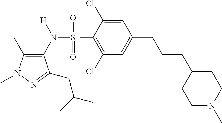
C1(C)=C(N([S+](C2=C(Cl)C=C(CCCC3CCN(C)CC3)C=C2Cl)([O-])=O)[H])C(CC(C)C)=NN1C
